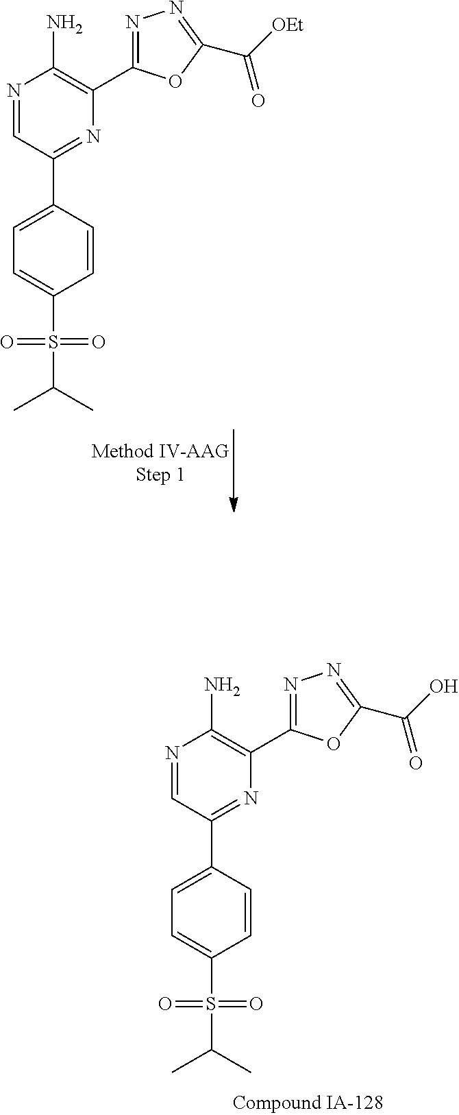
N1=CC(C2=CC=C(S(=O)(=O)C(C)C)C=C2)=NC(C2=NN=C(C([OEt])=O)O2)=C1N.N1=CC(C2=CC=C(S(=O)(=O)C(C)C)C=C2)=NC(C2=NN=C(C(O)=O)O2)=C1N
